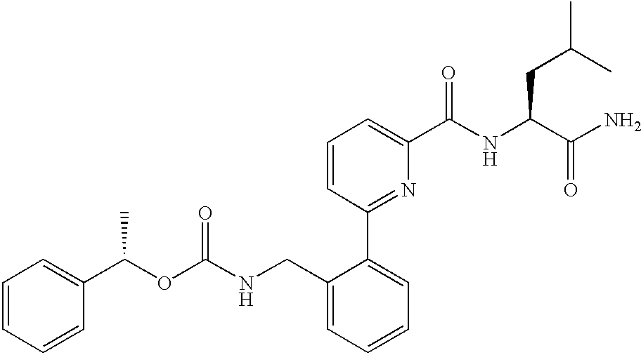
C1=CC=CC(C(OC(NCC2=CC=CC=C2C2=NC(C(NC(C(N)=O)CC(C)C)=O)=CC=C2)=O)C)=C1
